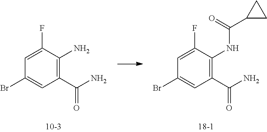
C1(F)=CC(Br)=CC(C(N)=O)=C1N.C1(F)=CC(Br)=CC(C(N)=O)=C1NC(=O)C1CC1
